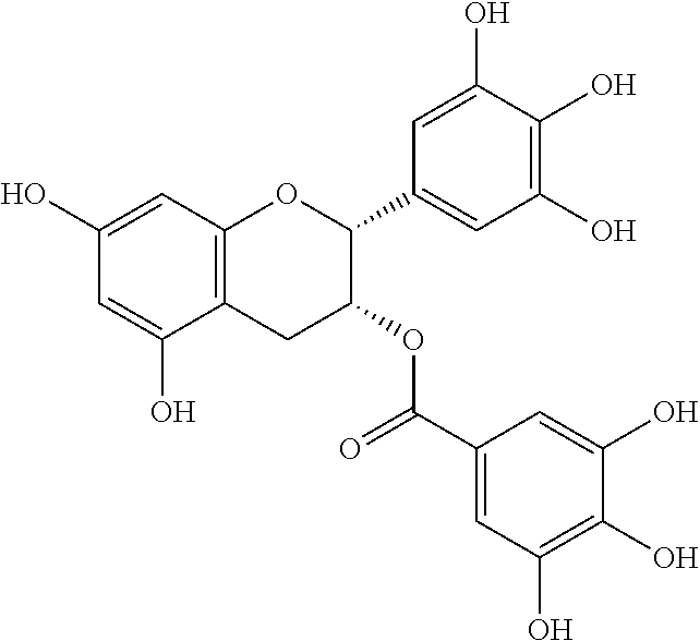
C1=C(O)C(O)=C(O)C=C1C1OC2=C(CC1OC(C1=CC(O)=C(O)C(O)=C1)=O)C(O)=CC(O)=C2
